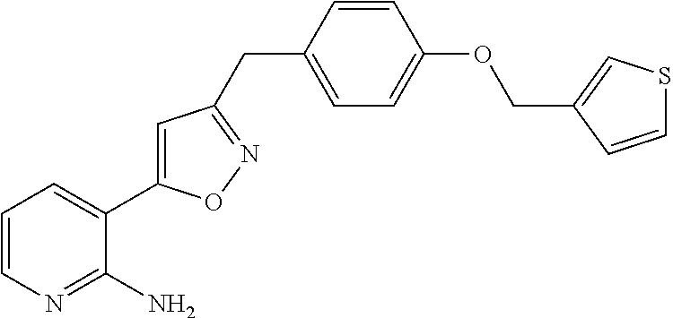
C1=CN=C(N)C(C2=CC(CC3=CC=C(OCC4=CSC=C4)C=C3)=NO2)=C1
